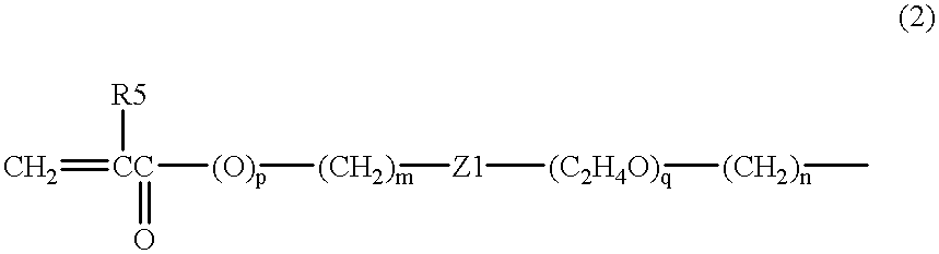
C=[CC]([(O)p][(CH2)m][Z1][(C2H4O)q][(CH2)n]C)([R5])=O
